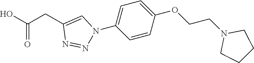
C1=CC(OCCN2CCCC2)=CC=C1N1N=NC(CC(O)=O)=C1
